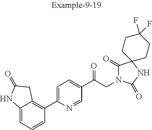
C12=CC=CC(C3=CC=C(C(CN4C(=O)C5(NC4=O)CCC(F)(F)CC5)=O)C=N3)=C1CC(=O)N2
